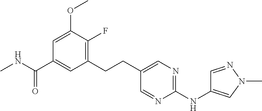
C1(CCC2=CN=C(NC3=CN(C)N=C3)N=C2)=C(F)C(OC)=CC(C(NC)=O)=C1
